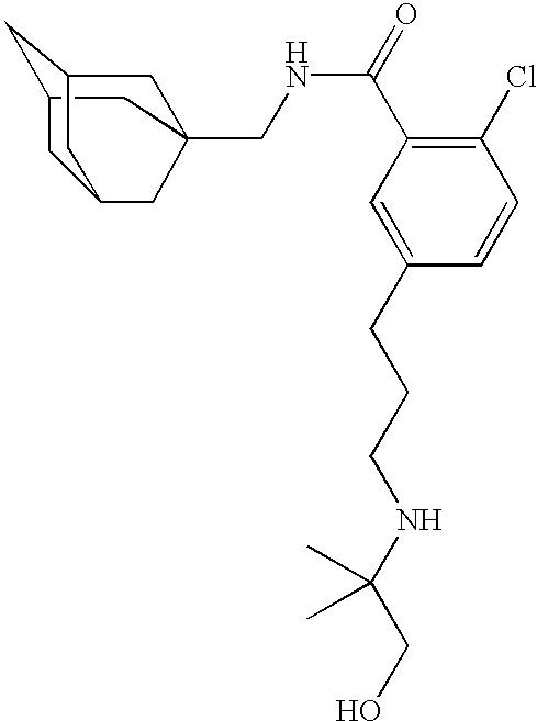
C12CC3(CNC(C4=C(Cl)C=CC(CCCNC(CO)(C)C)=C4)=O)CC(CC(C3)C1)C2
